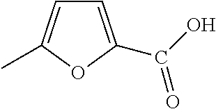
C1=C(C(O)=O)OC(C)=C1
